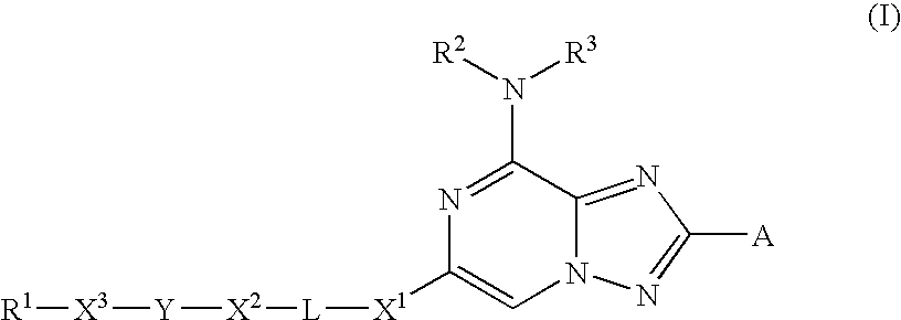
[X3]([Y][X2][L][X1]C1=CN2C(=NC([A])=N2)C(N([R3])[R2])=N1)[R1]
